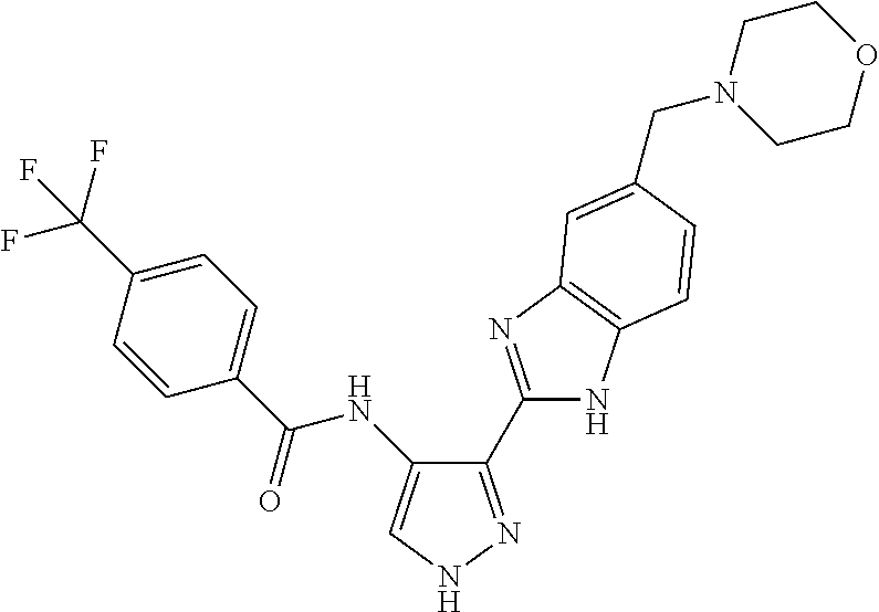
C(=O)(NC1=CNN=C1C1=NC2=C(N1)C=CC(CN1CCOCC1)=C2)C1=CC=C(C(F)(F)F)C=C1
